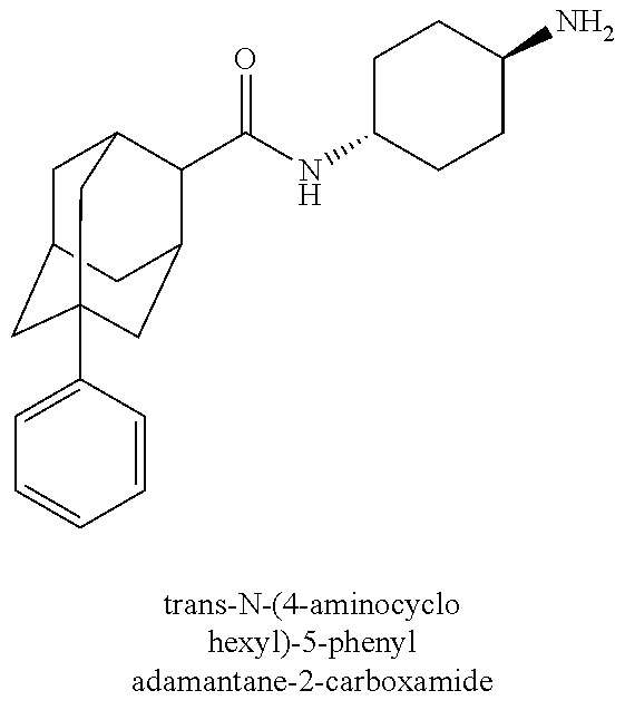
C1C2CC3(C4=CC=CC=C4)CC(C(C(NC4CCC(N)CC4)=O)C1C3)C2
